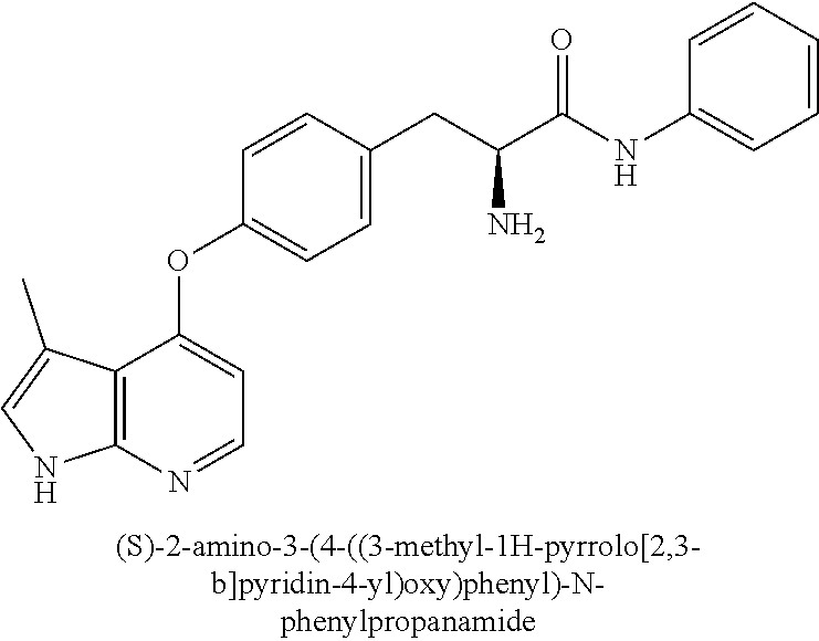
C12=C(N=CC=C1OC1=CC=C(CC(C(NC3=CC=CC=C3)=O)N)C=C1)NC=C2C
